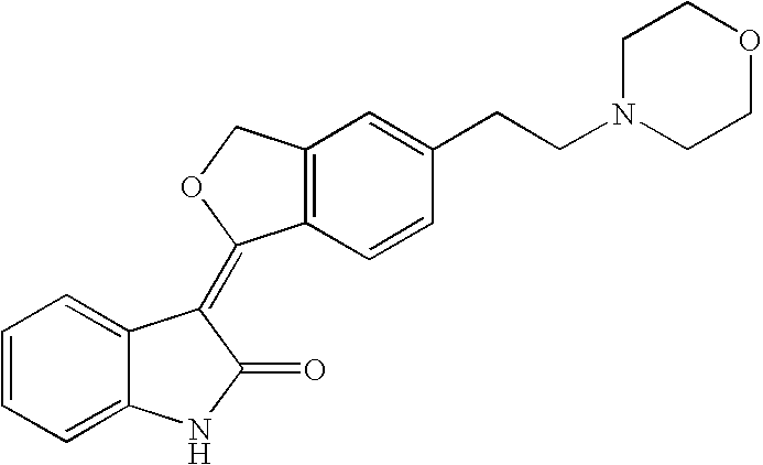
C1=C2C(=CC=C1)NC(=O)C2=C1C2=C(CO1)C=C(CCN1CCOCC1)C=C2
